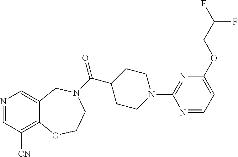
N1=CC([CN])=C2C(=C1)CN(C(=O)C1CCN(C3=NC(OCC(F)F)=CC=N3)CC1)CCO2
